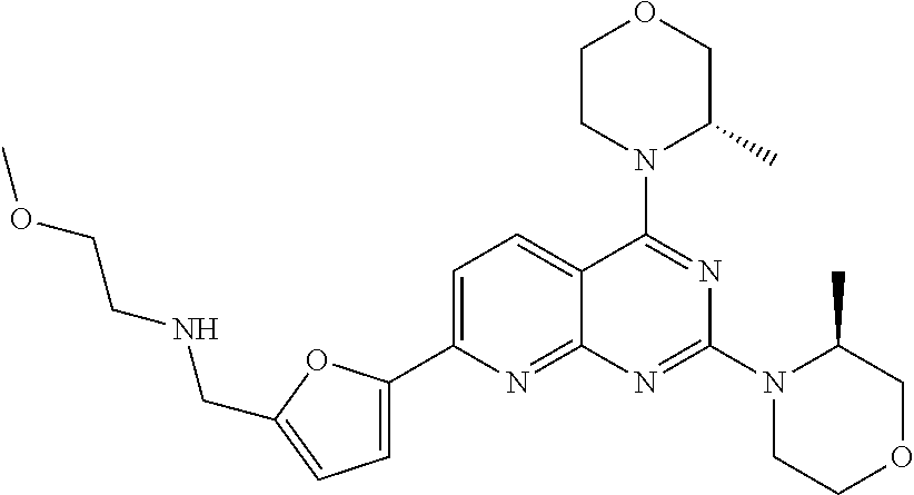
C1=C(C2=CC=C(CNCCOC)O2)N=C2C(=C1)C(N1C(C)COCC1)=NC(N1CCOCC1C)=N2
